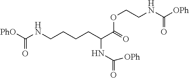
[PhO]C(NCCCCC(C(=O)OCCNC([OPh])=O)NC(=O)[OPh])=O
